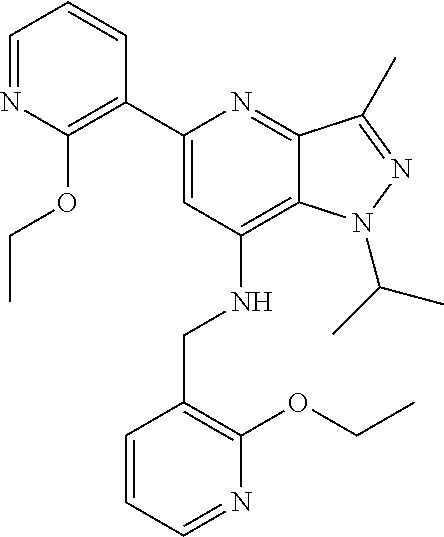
C1=NC(OCC)=C(C2=CC(NCC3=C(OCC)N=CC=C3)=C3C(=N2)C(C)=NN3C(C)C)C=C1
